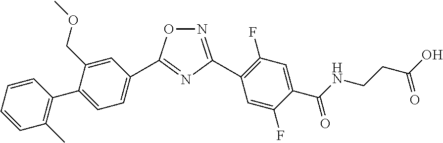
C1=CC=CC(C2=CC=C(C3=NC(C4=C(F)C=C(C(NCCC(O)=O)=O)C(F)=C4)=NO3)C=C2COC)=C1C
